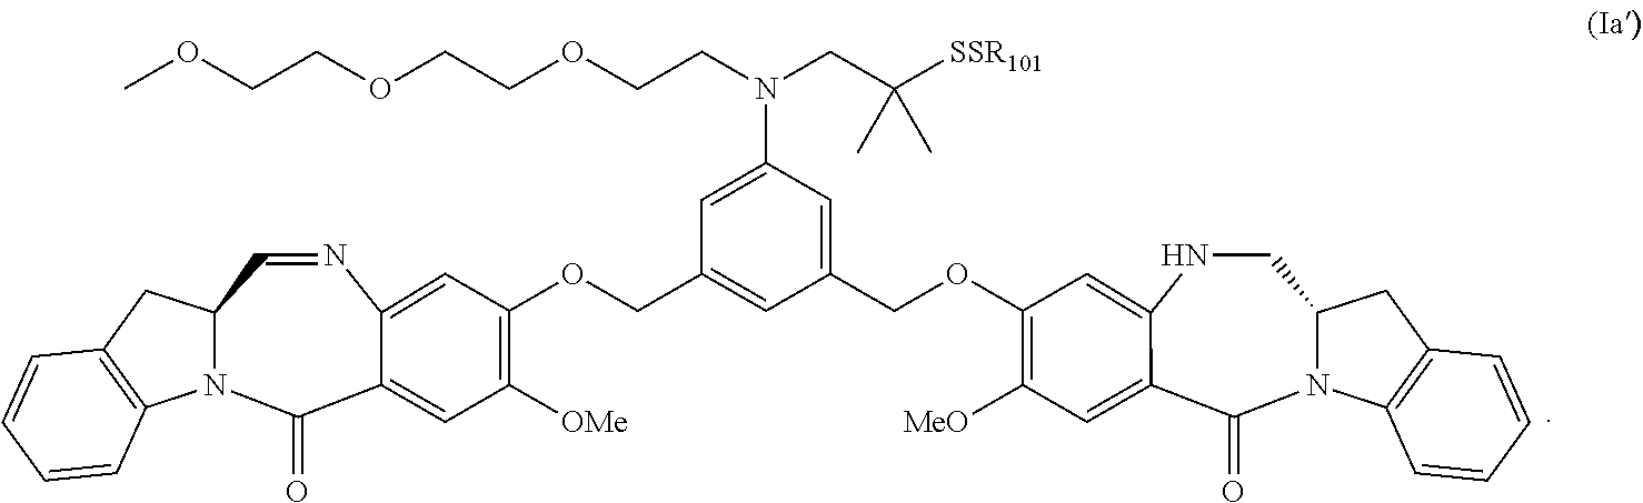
N1CC2N(C(=O)C3=CC([MeO])=C(OCC4=CC(N(CC([SSR101])(C)C)CCOCCOCCOC)=CC(COC5=C([OMe])C=C6C(=O)N7C(C=NC6=C5)CC5=C7C=CC=C5)=C4)C=C13)C1=C(C2)C=CC=C1
